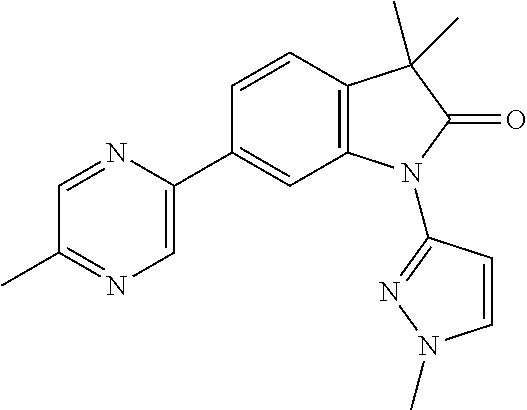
C1=CC2=C(C=C1C1=CN=C(C)C=N1)N(C1=NN(C)C=C1)C(=O)C2(C)C
